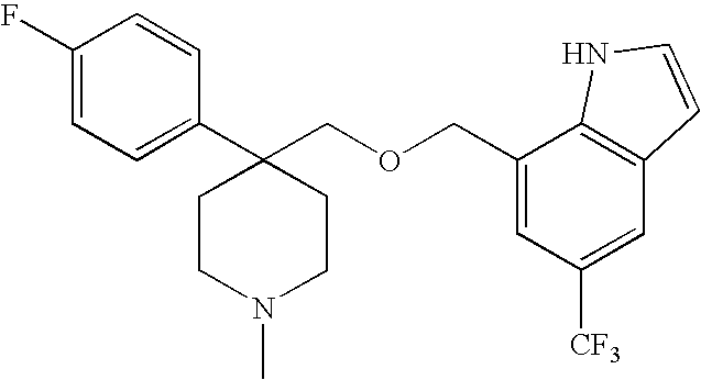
C1(C2(COCC3=CC([CF3])=CC4=C3NC=C4)CCN(C)CC2)=CC=C(F)C=C1
